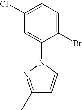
C1(Br)=CC=C(Cl)C=C1N1C=CC(C)=N1
